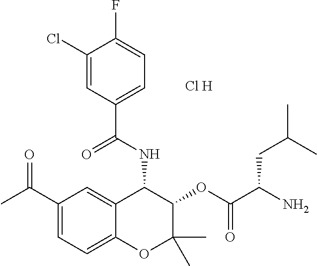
C1(Cl)=CC(C(NC2C3=CC(C(C)=O)=CC=C3OC(C)(C)C2OC(C(N)CC(C)C)=O)=O)=CC=C1F.[Cl H]
